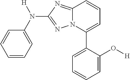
C1=CC=C(N(C2=NN3C(=N2)C=CC=C3C2=CC=CC=C2O[H])[H])C=C1
